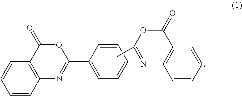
C1=CC2=C(C=C1)C(=O)OC(C1=CC=CC=C1)=N2.CC1=NC2=C(C(=O)O1)C=CC=C2
